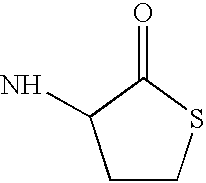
C1CSC(=O)C1N
